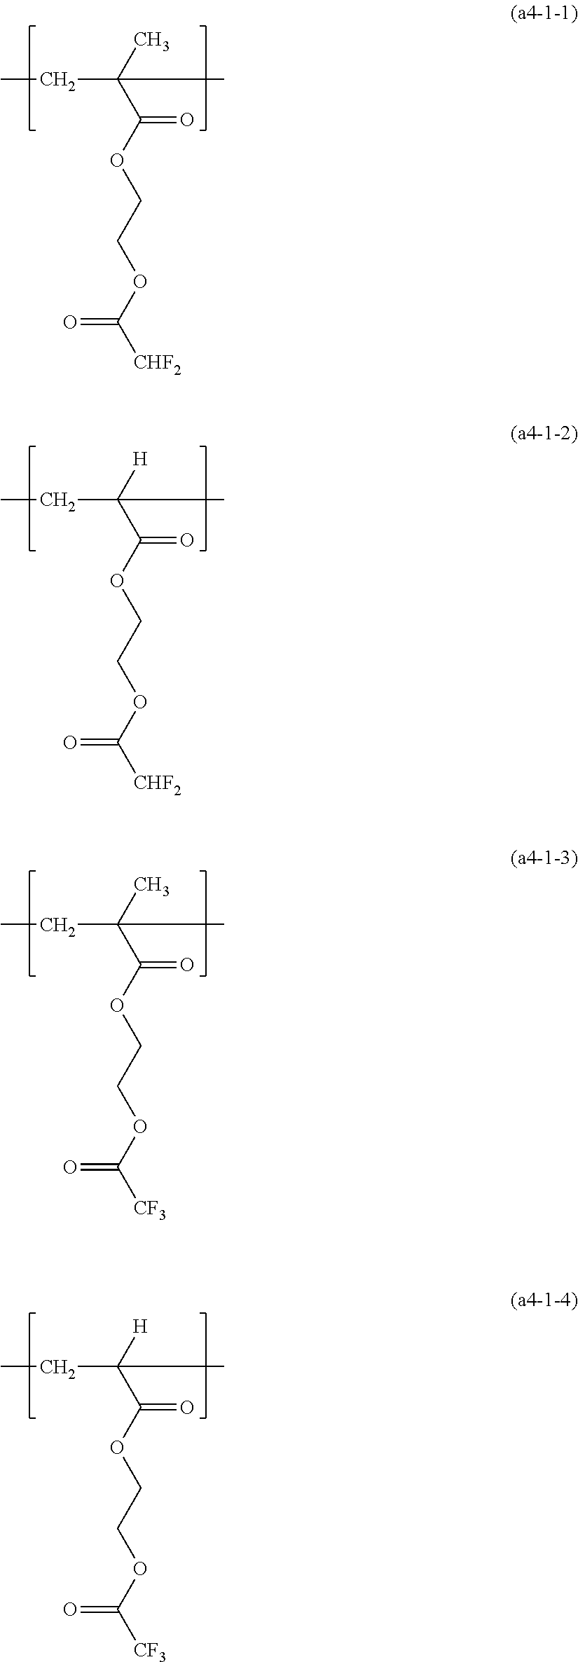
C(OC(C(C)(CC)C)=O)COC([CHF2])=O.C(OC(C([H])(CC)C)=O)COC([CHF2])=O.C(OC(C(C)(CC)C)=O)COC([CF3])=O.C(OC(C([H])(CC)C)=O)COC([CF3])=O
